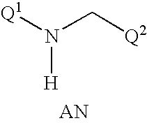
[Q1]N(C[Q2])[H].[AN]
